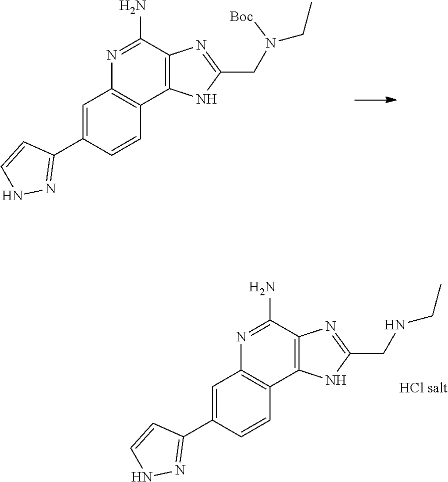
C1=C(C2=NNC=C2)C=CC2=C1N=C(N)C1=C2NC(CN(CC)[Boc])=N1.C1=C(C2=NNC=C2)C=CC2=C1N=C(N)C1=C2NC(CNCC)=N1
